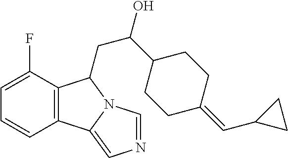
C12=C(C(F)=CC=C1)C(CC(O)C1CCC(=CC3CC3)CC1)N1C2=CN=C1
